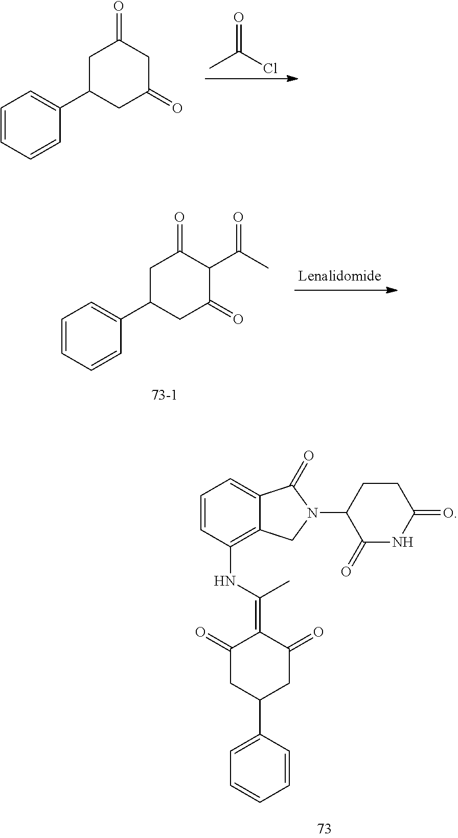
C1(=O)NC(=O)CCC1N1CC2=C(NC(C)=C3C(=O)CC(C4=CC=CC=C4)CC3=O)C=CC=C2C1=O.CC(Cl)=O.C1=CC=CC(C2CC(=O)CC(=O)C2)=C1.C1=CC=CC(C2CC(=O)C(C(C)=O)C(=O)C2)=C1
